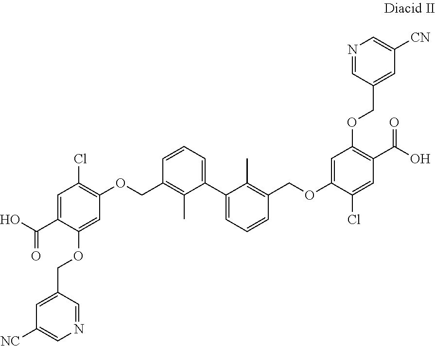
C1=C(C(O)=O)C(OCC2=CC([NC])=CN=C2)=CC(OCC2=C(C)C(C3=CC=CC(COC4=CC(OCC5=CC([CN])=CN=C5)=C(C(O)=O)C=C4Cl)=C3C)=CC=C2)=C1Cl
